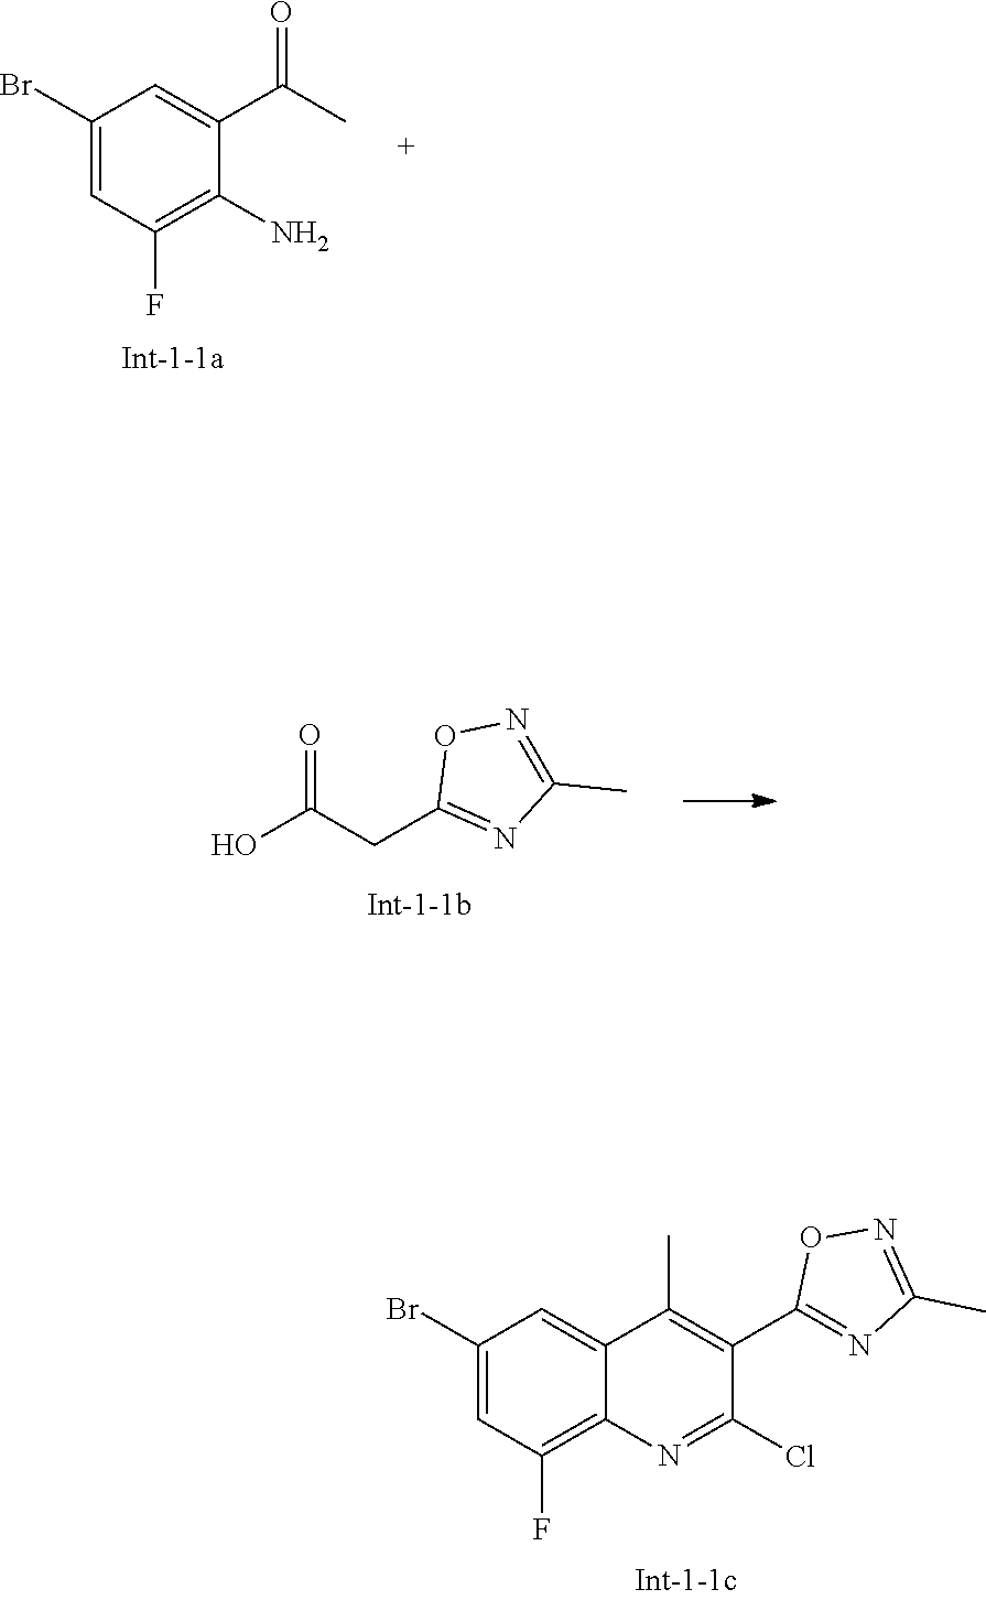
C1(Br)=CC(F)=C(N)C(C(C)=O)=C1.OC(CC1=NC(C)=NO1)=O.C12=CC(Br)=CC(F)=C1N=C(Cl)C(C1=NC(C)=NO1)=C2C
